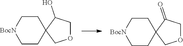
C1C[BocN]CCC12C(O)COC2.C1C[BocN]CCC12C(=O)COC2
